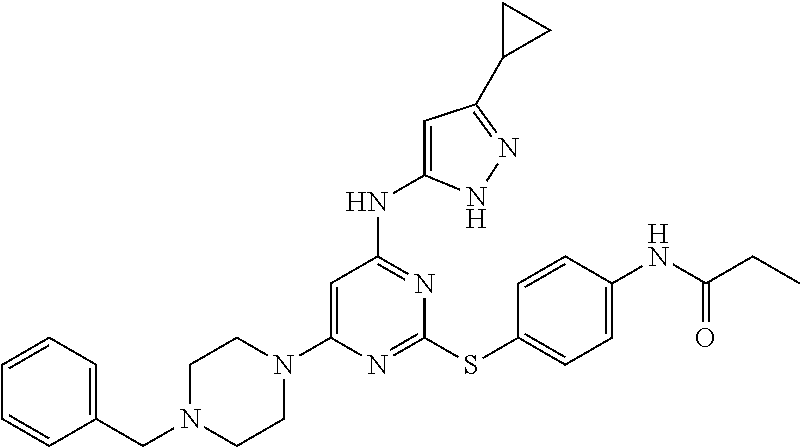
C1CN(C2=CC(NC3=CC(C4CC4)=NN3)=NC(SC3=CC=C(NC(CC)=O)C=C3)=N2)CCN1CC1=CC=CC=C1
